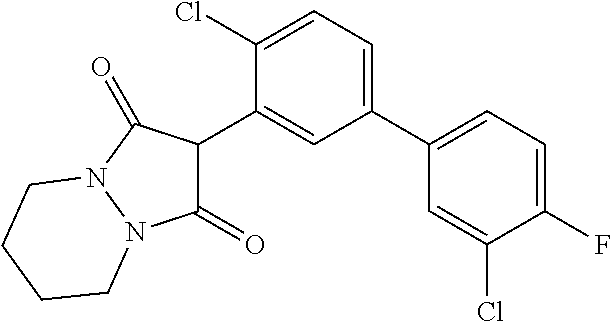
C1(C2C(=O)N3N(C2=O)CCCC3)=CC(C2=CC=C(F)C(Cl)=C2)=CC=C1Cl
